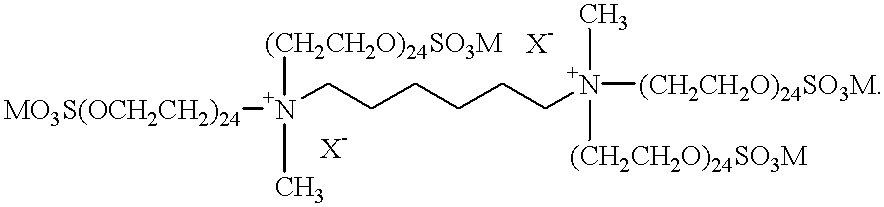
[N+](CCCCCC[N+]([(CH2CH2O)24SO3M])(C)[(CH2CH2O)24SO3M])([MO3S(OCH2CH2)24])([(CH2CH2O)24SO3M])C
